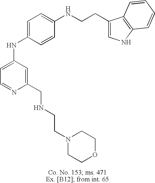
C1=C(NC2=CC=C(NCCC3=CNC4=C3C=CC=C4)C=C2)C=C(CNCCN2CCOCC2)N=C1
